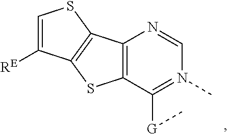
C12=C(C([G]C)=N(C)C=N1)SC1=C2SC=C1[RE]
